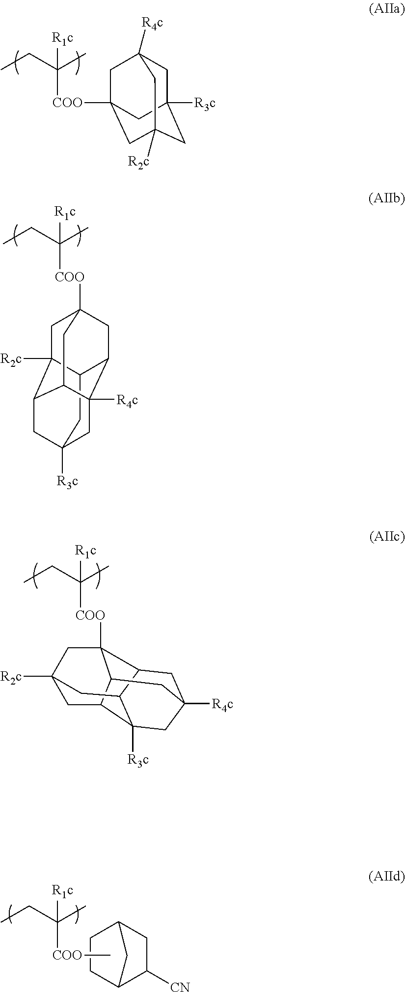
C12CC3([R3c])CC4C1([R2c])CC1([COO]C(CC)(C)[R1c])CC2C([R4c])(C4C1)C3.CCC(C)([R1c])[COO]C12C3CC4([R4c])CC5([R3c])C3CC([R2c])(C1)CC5C2C4.CCC(C)([R1c])[COO]C12CC3([R4c])CC([R3c])(CC([R2c])(C1)C3)C2.C1([CN])CC2CC1CC2.CCC(C)([R1c])[COO]C
